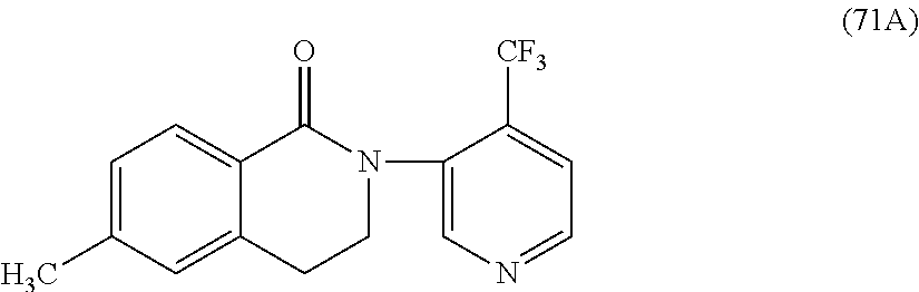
C12=CC(C)=CC=C1C(=O)N(C1=CN=CC=C1[CF3])CC2
